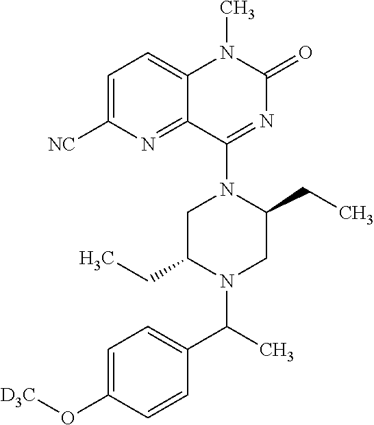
C1=C([NC])N=C2C(=C1)N(C)C(=O)N=C2N1C(CC)CN(C(C2=CC=C(O[D3C])C=C2)C)C(CC)C1
